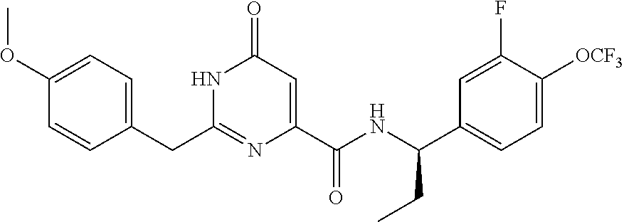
C(C1=CC=C(OC)C=C1)C1=NC(C(NC(C2=CC=C([OCF3])C(F)=C2)CC)=O)=CC(=O)N1
